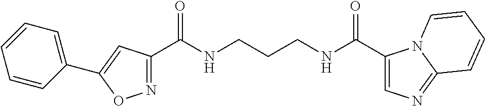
C1(C(NCCCNC(C2=CN=C3N2C=CC=C3)=O)=O)=NOC(C2=CC=CC=C2)=C1
